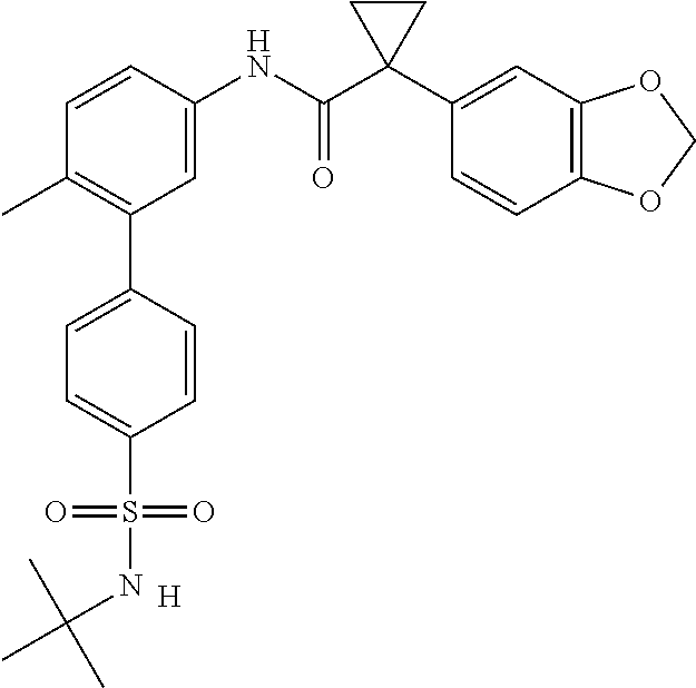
C1=C(NC(C2(C3=CC4=C(C=C3)OCO4)CC2)=O)C=CC(C)=C1C1=CC=C(S(=O)(=O)NC(C)(C)C)C=C1.[H]
